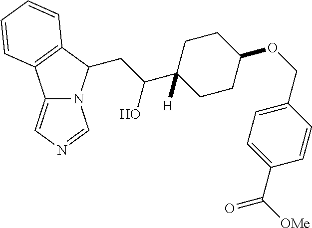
C12=CN=CN1C(CC(C1([H])CCC(OCC3=CC=C(C([OMe])=O)C=C3)CC1)O)C1=C2C=CC=C1
